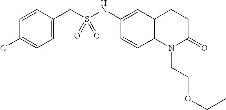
C1=CC(CS(NC2=CC3=C(C=C2)N(CCOCC)C(=O)CC3)(=O)=O)=CC=C1Cl
